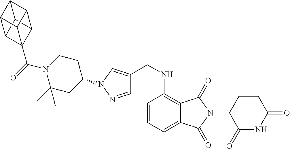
C1=NN(C2CCN(C(=O)C34C5C6C7C(C36)C4C75)C(C)(C)C2)C=C1CNC1=C2C(=CC=C1)C(=O)N(C1C(=O)NC(=O)CC1)C2=O
